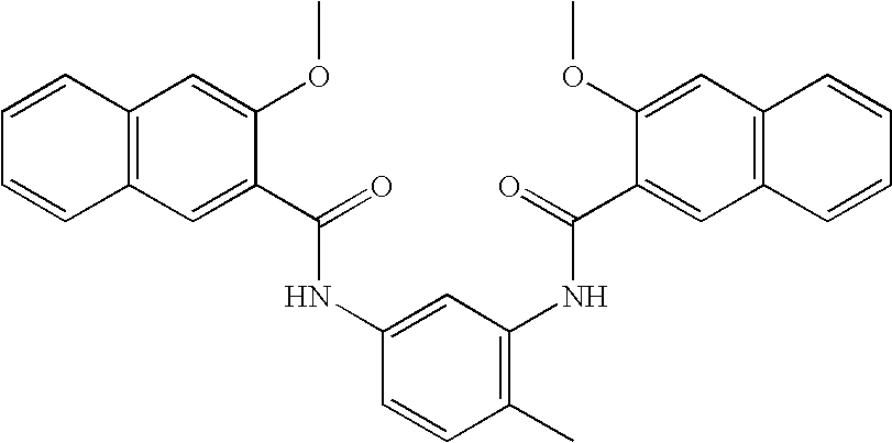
C12=C(C=C(C(=O)NC3=CC(NC(=O)C4=CC5=C(C=C4OC)C=CC=C5)=C(C)C=C3)C(OC)=C1)C=CC=C2
